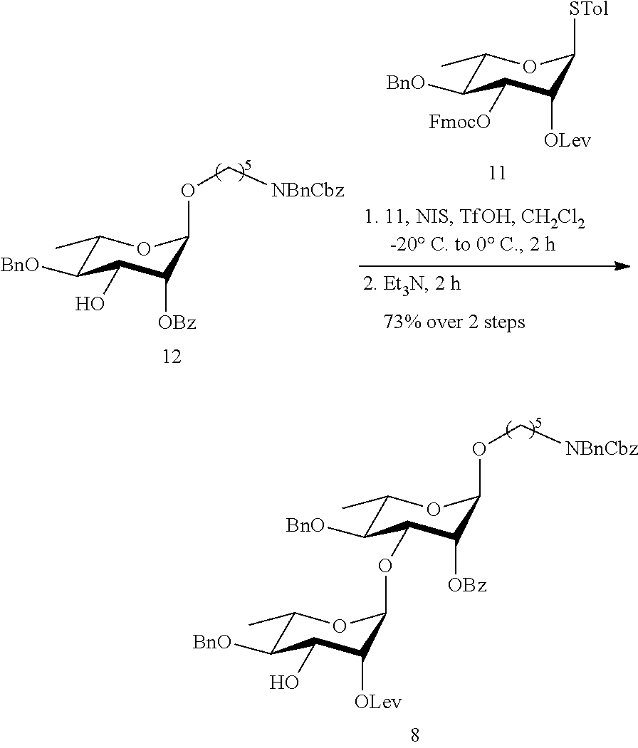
C1(C)C([BnO])C(O)C([OBz])C(OC[NBnCbz])O1.C1(C)C([BnO])C([FmocO])C([OLev])C([STol])O1.C1(C)C([BnO])C(OC2C([OLev])C(O)C([BnO])C(C)O2)C([OBz])C(OC[NBnCbz])O1
